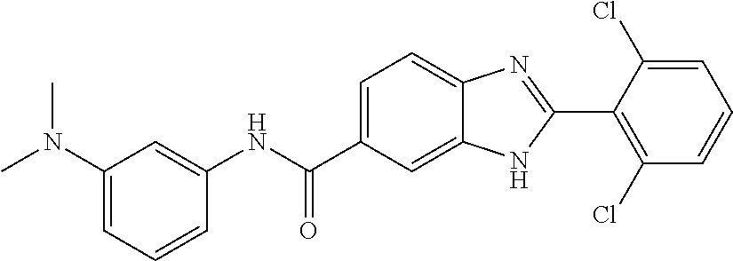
N(C(C1=CC=C2C(=C1)NC(C1=C(Cl)C=CC=C1Cl)=N2)=O)C1=CC(N(C)C)=CC=C1
